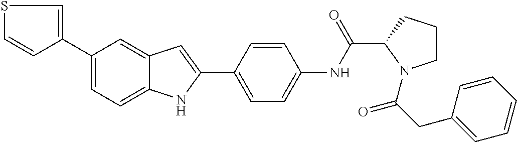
C1(C2=CSC=C2)=CC=C2C(=C1)C=C(C1=CC=C(NC(C3N(C(CC4=CC=CC=C4)=O)CCC3)=O)C=C1)N2
